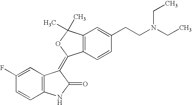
C1=C(F)C=CC2=C1C(=C1C3=C(C(C)(C)O1)C=C(CCN(CC)CC)C=C3)C(=O)N2
